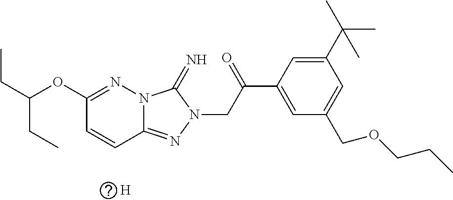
C12=NN(CC(C3=CC(COCCC)=CC(C(C)(C)C)=C3)=O)C(=N)N1N=C(OC(CC)CC)C=C2.[H]
